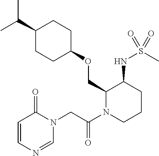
C(C1CCC(OCC2N(C(CN3C(=O)C=CN=C3)=O)CCCC2NS(C)(=O)=O)CC1)(C)C
